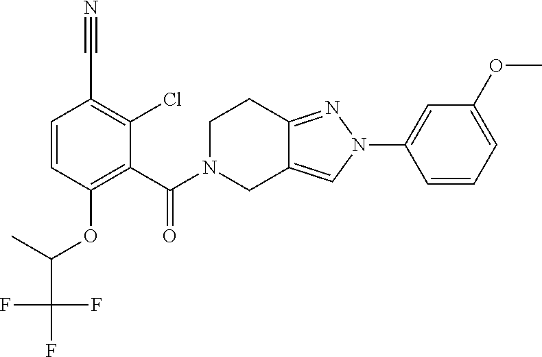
C1(C#N)=C(Cl)C(C(=O)N2CCC3=NN(C4=CC(OC)=CC=C4)C=C3C2)=C(OC(C(F)(F)F)C)C=C1
